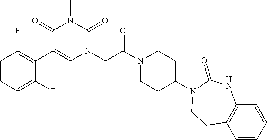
C1=CC=C(F)C(C2=CN(CC(N3CCC(N4C(=O)NC5=C(C=CC=C5)CC4)CC3)=O)C(=O)N(C)C2=O)=C1F
